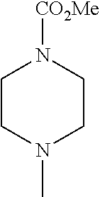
C1CN(C)CCN1[CO2Me]
